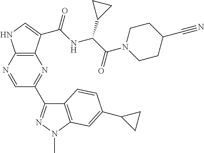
C12=C(N=CC(C3=NN(C)C4=C3C=CC(C3CC3)=C4)=N1)NC=C2C(NC(C(N1CCC(C#N)CC1)=O)C1CC1)=O
